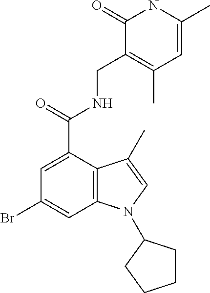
BrC1=CC2=C(C(C(NCC3=C(C)C=C(C)NC3=O)=O)=C1)C(C)=CN2C1CCCC1
